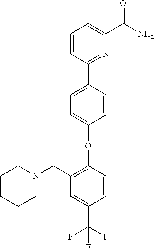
O(C1=CC=C(C2=NC(C(=O)N)=CC=C2)C=C1)C1=C(CN2CCCCC2)C=C(C(F)(F)F)C=C1
